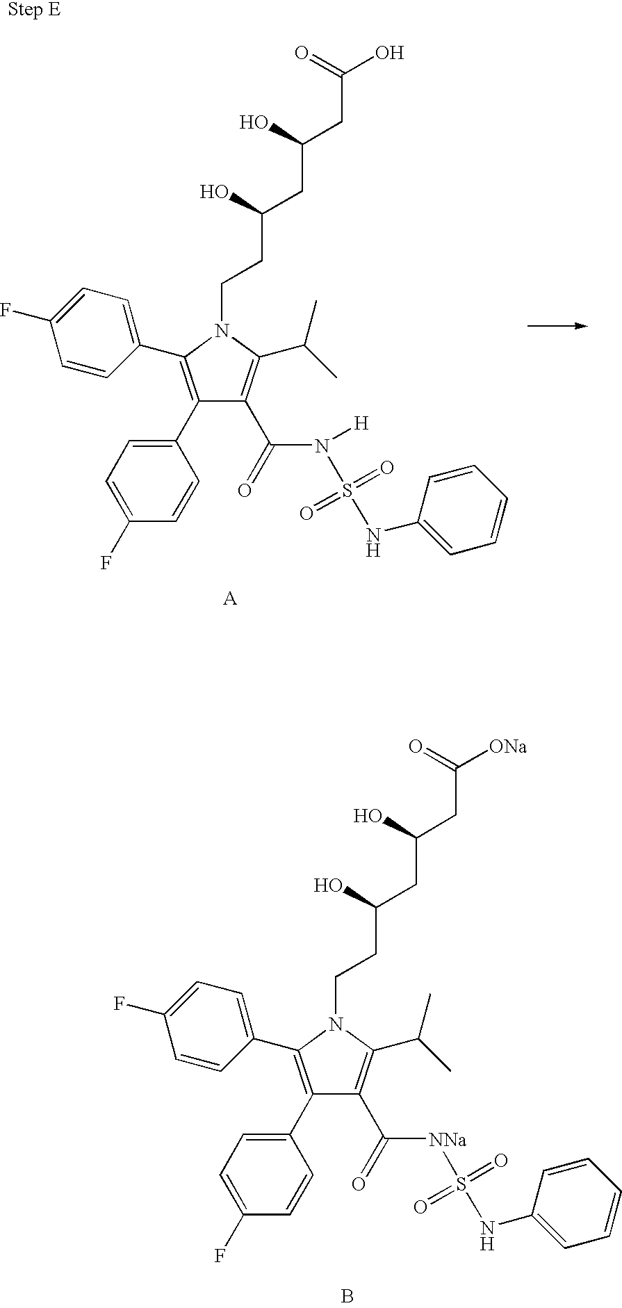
B.C1(C2=CC=C(F)C=C2)=C(C2=CC=C(F)C=C2)N(CCC(CC(CC([ONa])=O)O)O)C(C(C)C)=C1C([NNa]S(=O)(=O)NC1=CC=CC=C1)=O.[A].C1(C2=CC=C(F)C=C2)=C(C2=CC=C(F)C=C2)N(CCC(CC(CC(O)=O)O)O)C(C(C)C)=C1C(N([H])S(=O)(=O)NC1=CC=CC=C1)=O
